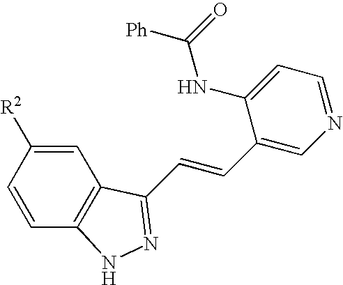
C1([R2])=CC2=C(C=C1)NN=C2C=CC1=CN=CC=C1NC([Ph])=O
